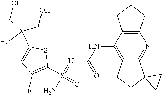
S(=NC(NC1=C2CCC3(CC3)C2=NC2=C1CCC2)=O)(=O)(N)C1=C(F)C=C(C(O)(CO)CO)S1
